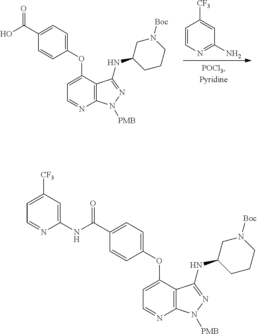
C1=CN=C(N)C=C1[CF3].C1(C(O)=O)=CC=C(OC2=CC=NC3=C2C(NC2CCCN([Boc])C2)=NN3[PMB])C=C1.C1(C(NC2=CC([CF3])=CC=N2)=O)=CC=C(OC2=CC=NC3=C2C(NC2CCCN([Boc])C2)=NN3[PMB])C=C1
